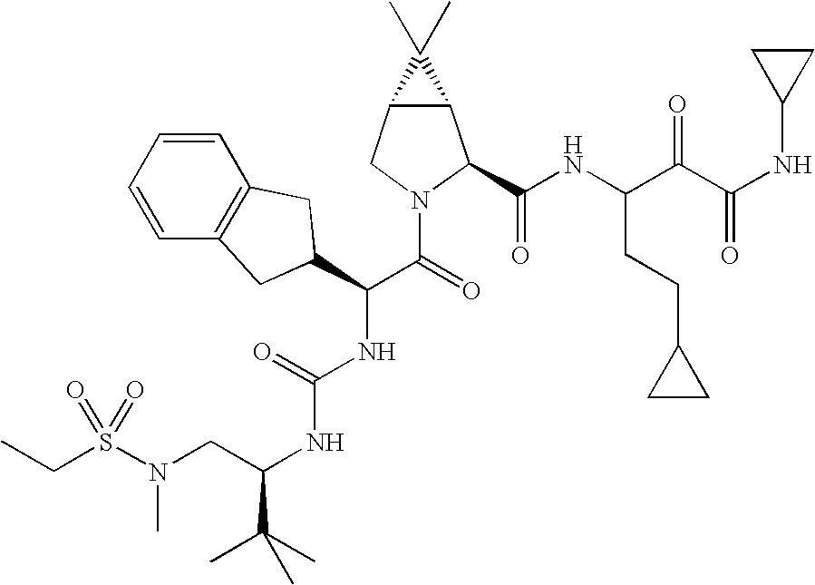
C1=CC=CC2=C1CC(C(C(=O)N1CC3C(C1C(NC(C(C(NC1CC1)=O)=O)CCC1CC1)=O)C3(C)C)NC(NC(C(C)(C)C)CN(S(CC)(=O)=O)C)=O)C2
